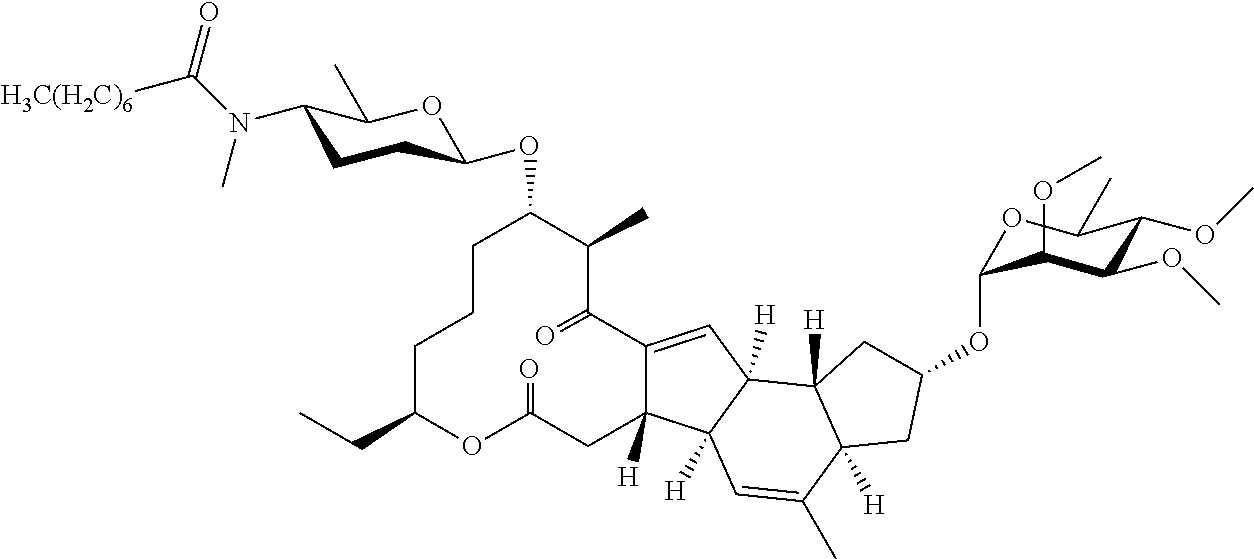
C1CCC(CC)OC(=O)CC2([H])C(=CC3([H])C2([H])C=C(C)C2([H])C3([H])CC(OC3OC(C)C(OC)C(OC)C3OC)C2)C(=O)C(C)C1OC1CCC(N(C)C(=O)[H3C(H2C)6])C(C)O1
